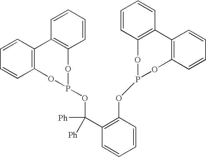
C1=CC=CC2=C1C1=C(C=CC=C1)OP(OC(C1=C(OP3OC4=C(C=CC=C4)C4=C(O3)C=CC=C4)C=CC=C1)([Ph])[Ph])O2
